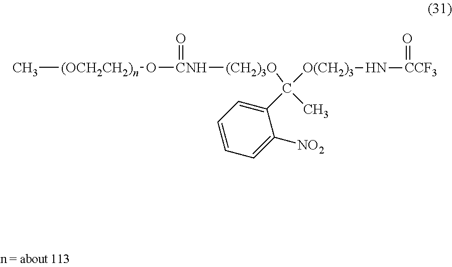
[(OCH2CH2)n](O[CNH]([(CH2)3O]C([O(CH2)3]N[CCF3]=O)(C1=CC=CC=C1[NO2])C)=O)C
